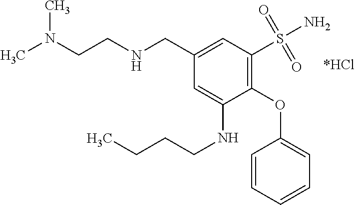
C1(CNCCN(C)C)=CC(S(=O)(=O)N)=C(OC2=CC=CC=C2)C(NCCCC)=C1
